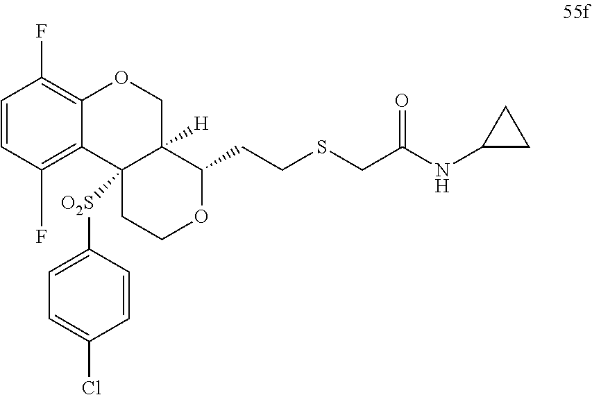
C1=CC(F)=C2C(=C1F)OCC1([H])C2([O2S]C2=CC=C(Cl)C=C2)CCOC1CCSCC(NC1CC1)=O
